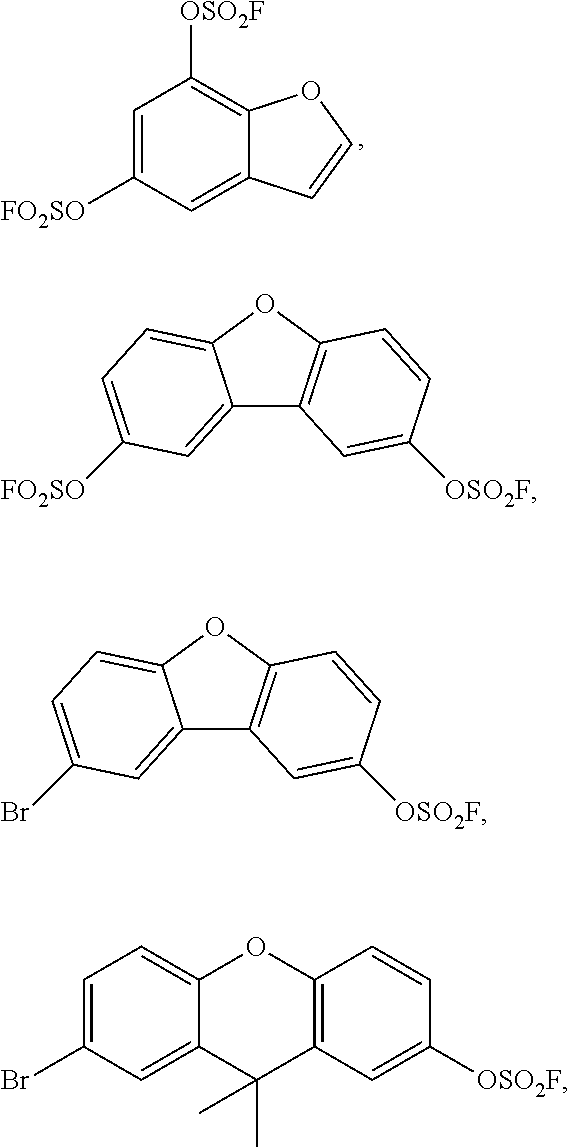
C1=C([FO2SO])C=C2C(=C1[OSO2F])OC=C2.C12=C(OC3=CC=C([FO2SO])C=C13)C=CC([OSO2F])=C2.C12=C(OC3=CC=C(Br)C=C13)C=CC([OSO2F])=C2.C1=C(Br)C=C2C(=C1)OC1=C(C2(C)C)C=C([OSO2F])C=C1
